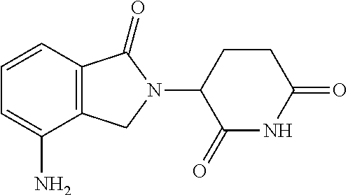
C12=C(C=CC=C1N)C(=O)N(C1C(=O)NC(=O)CC1)C2
